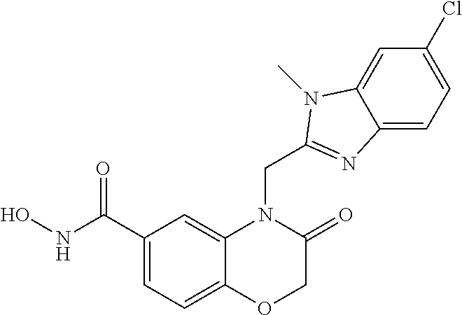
C1(C(NO)=O)=CC=C2C(=C1)N(CC1=NC3=CC=C(Cl)C=C3N1C)C(=O)CO2
